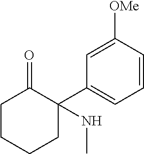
C1CCCC(C2=CC=CC([OMe])=C2)(NC)C1=O
